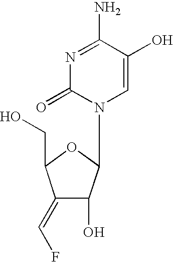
N1=C(N)C(O)=CN(C2C(O)C(=CF)C(CO)O2)C1=O
